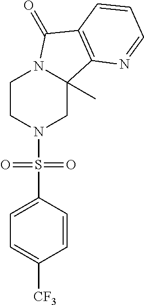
C1CN(S(C2=CC=C([CF3])C=C2)(=O)=O)CC2(C)N1C(=O)C1=C2N=CC=C1
